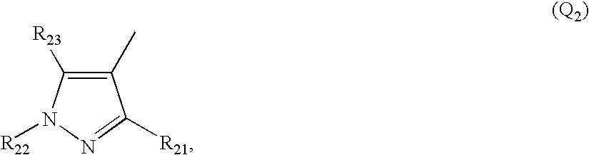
C1(C)=C([R23])N([R22])N=C1[R21]
